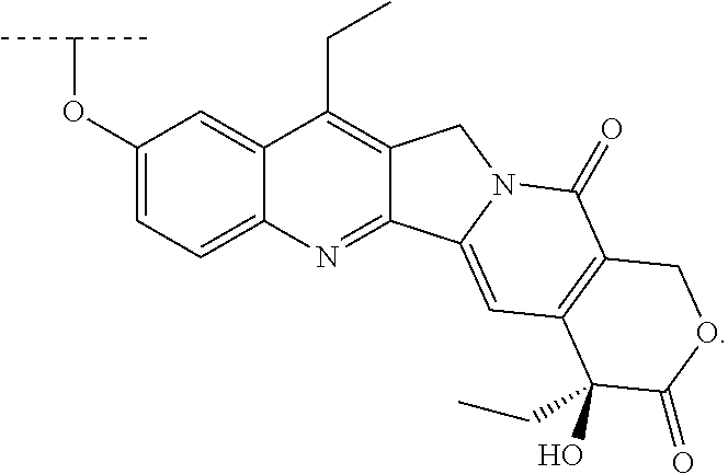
C1(OC(C)C)=CC=C2C(=C1)C(CC)=C1C(=N2)C2=CC3=C(C(=O)N2C1)COC(=O)C3(O)CC
